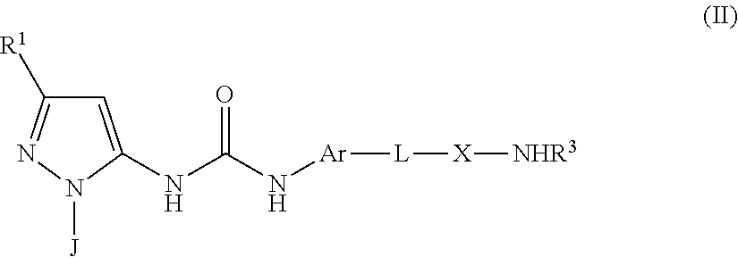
C1=C(NC(N[Ar][L][X][NHR3])=O)N([J])N=C1[R1]
